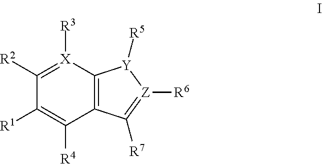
C12=C([X]([R3])=C([R2])C([R1])=C1[R4])[Y]([R5])[Z]([R6])=C2[R7]
